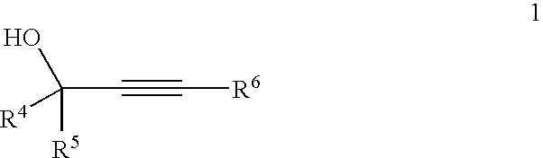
C(C#C[R6])([R5])([R4])O
